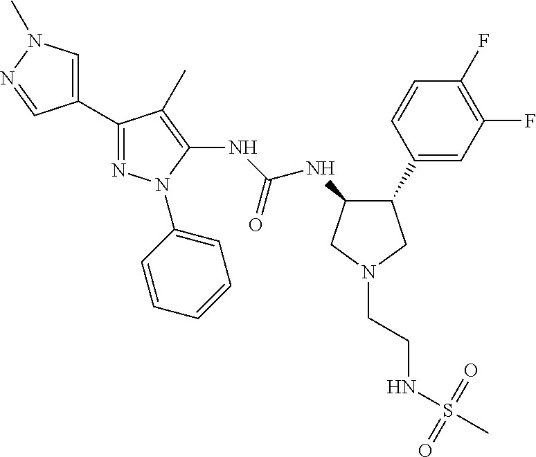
C1(C2=NN(C3=CC=CC=C3)C(NC(NC3C(C4=CC(F)=C(F)C=C4)CN(CCNS(=O)(C)=O)C3)=O)=C2C)=CN(C)N=C1
